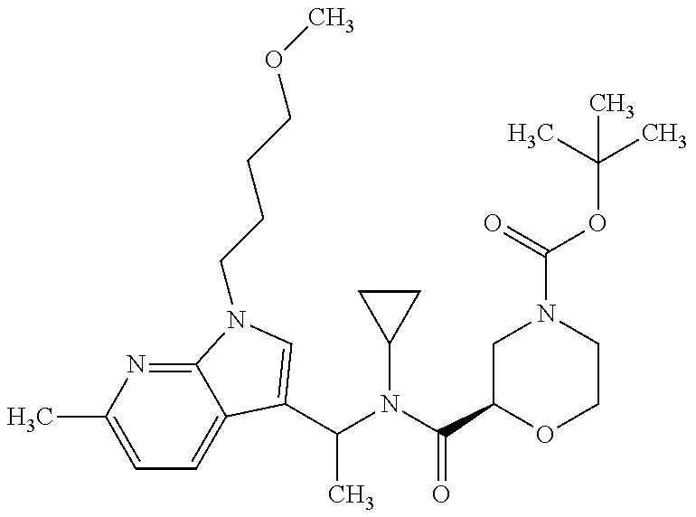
C1=C(C)N=C2C(=C1)C(C(N(C(C1OCCN(C(=O)OC(C)(C)C)C1)=O)C1CC1)C)=CN2CCCCOC
